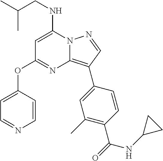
N12C(=C(C3=CC(C)=C(C(=O)NC4CC4)C=C3)C=N1)N=C(OC1=CC=NC=C1)C=C2NCC(C)C
